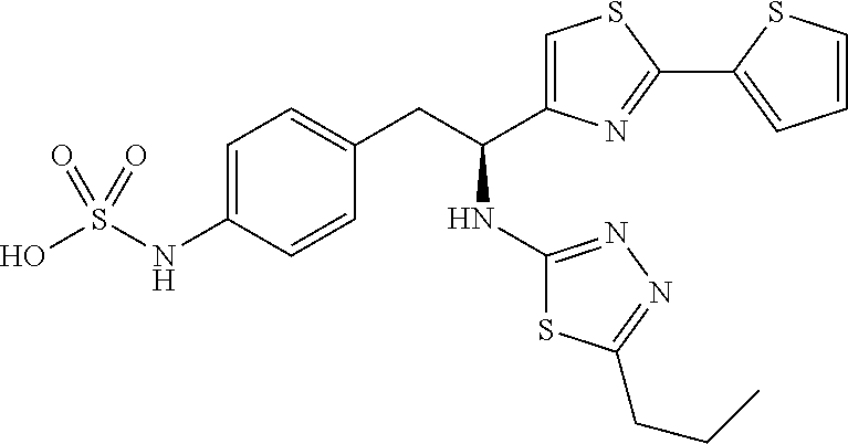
OS(=O)(NC1=CC=C(CC(NC2=NN=C(CCC)S2)C2=CSC(C3=CC=CS3)=N2)C=C1)=O
